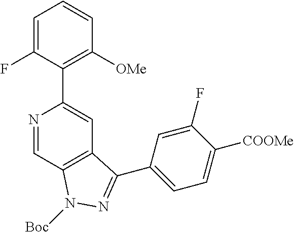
N1=CC2=C(C=C1C1=C([OMe])C=CC=C1F)C(C1=CC=C([COOMe])C(F)=C1)=NN2[Boc]
